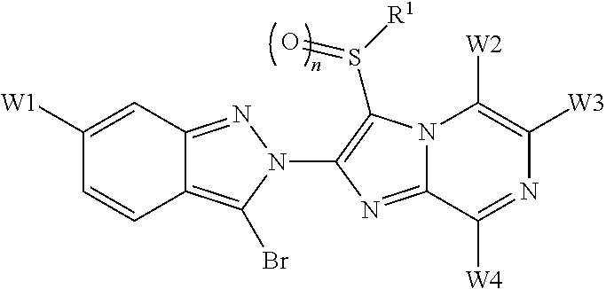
C12=C(Br)N(C3=C(S([R1])=O)N4C(=N3)C([W4])=NC([W3])=C4[W2])N=C1C=C([W1])C=C2
